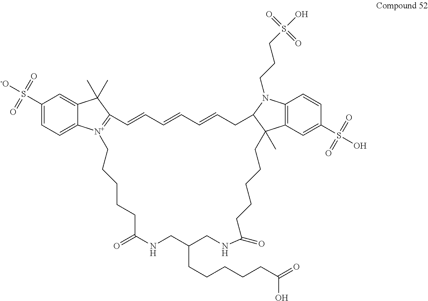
C1(S([-O])(=O)=O)=CC=C2C(=C1)C(C)(C)C1=[N+]2CCCCCC(=O)NCC(CCCCCC(=O)O)CNC(=O)CCCCCC2(C)C3=C(C=CC(S(O)(=O)=O)=C3)N(CCCS(O)(=O)=O)C2CC=CC=CC=C1
